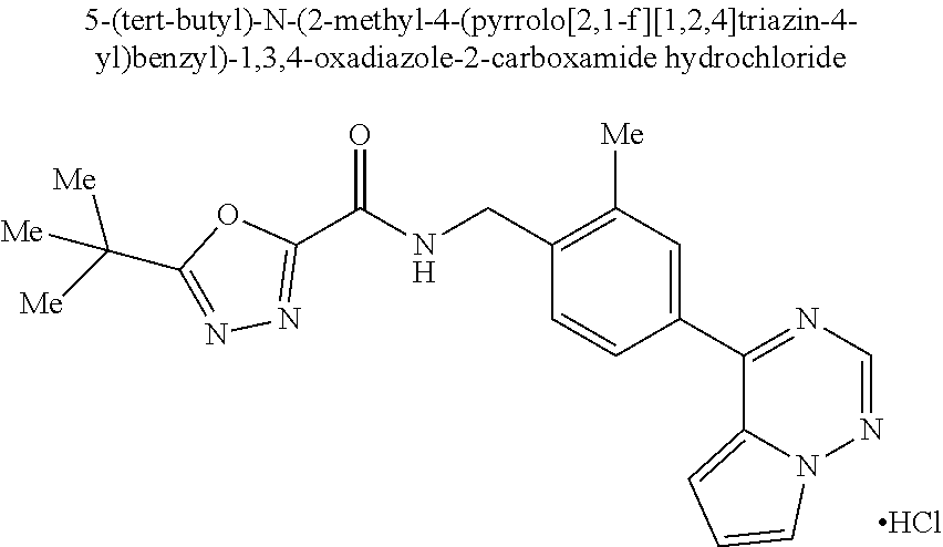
C1(C(NCC2=C([Me])C=C(C3=NC=NN4C3=CC=C4)C=C2)=O)=NN=C(C([Me])([Me])[Me])O1.Cl
